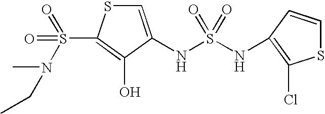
C1=C(NS(=O)(NC2=C(Cl)SC=C2)=O)C(O)=C(S(=O)(=O)N(C)CC)S1
